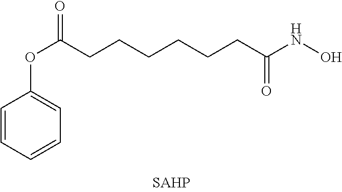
C1=CC=CC=C1OC(CCCCCCC(NO)=O)=O
